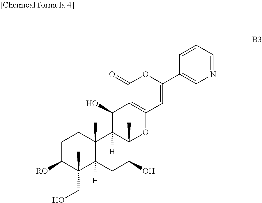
C1C([RO])C(C)(CO)C2([H])C(C)(C1)C1([H])C(C)(C(O)C2)OC2=C(C1O)C(=O)OC(C1=CN=CC=C1)=C2
